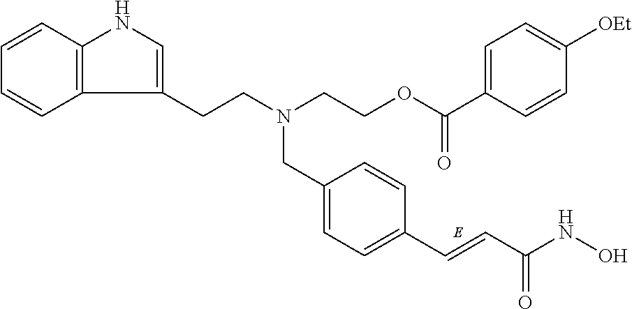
C12=C(C=CC=C1)NC=C2CCN(CC1=CC=C(C=CC(NO)=O)C=C1)CCOC(C1=CC=C([OEt])C=C1)=O
